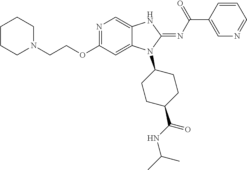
N1=C(OCCN2CCCCC2)C=C2C(=C1)NC(=NC(C1=CN=CC=C1)=O)N2C1CCC(C(=O)NC(C)C)CC1
